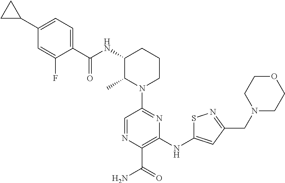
N1(C2=NC(NC3=CC(CN4CCOCC4)=NS3)=C(C(=O)N)N=C2)CCCC(NC(=O)C2=CC=C(C3CC3)C=C2F)C1C
